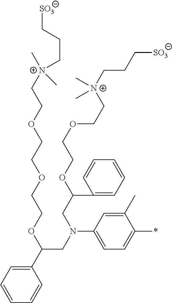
C1(C)=CC(N(CC(C2=CC=CC=C2)OCCOCCOCC[N+](C)(CCC[SO3])C)CC(OCCOCC[N+](CCC[SO3])(C)C)C2=CC=CC=C2)=CC=C1*
